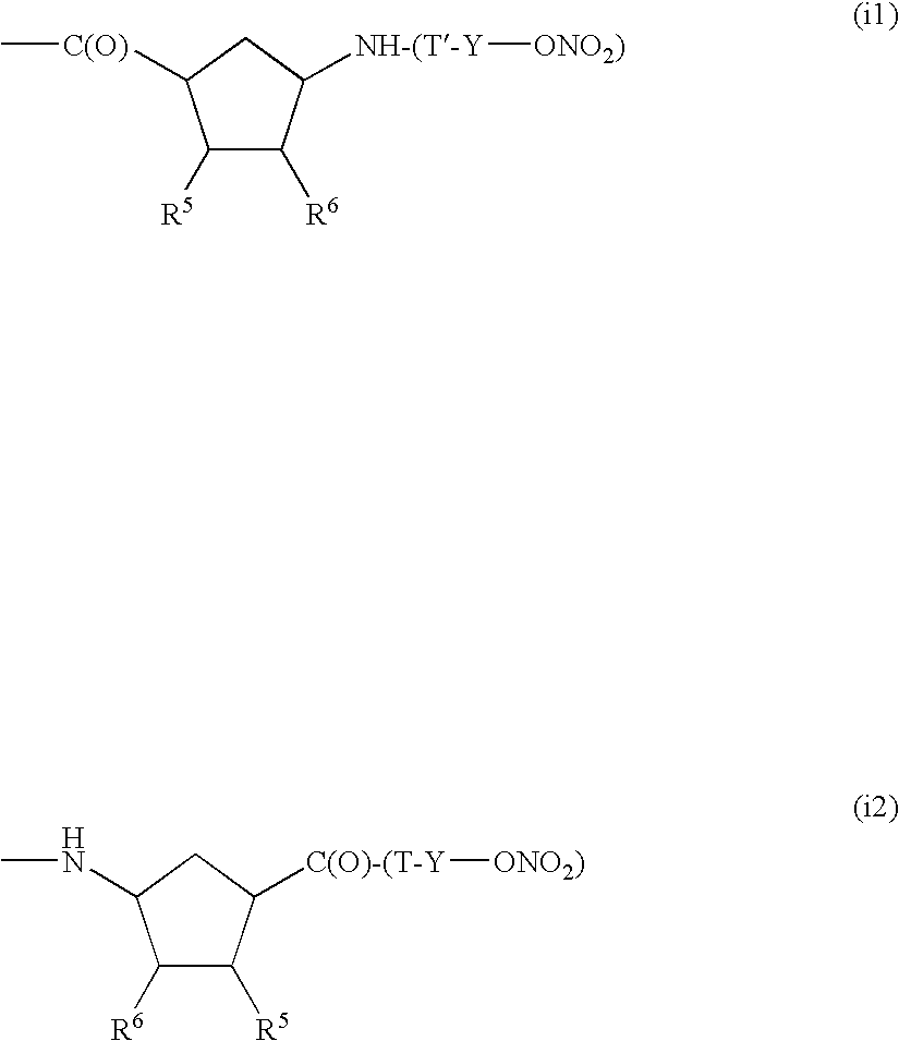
[ONO2)][NH-(T-Y]C1C([R6])C([R5])C([C(O)]C)C1.[ONO2)][C(O)-(T-Y]C1C([R5])C([R6])C(NC)C1
